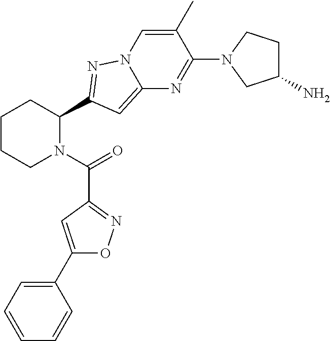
C1CCN(C(=O)C2=NOC(C3=CC=CC=C3)=C2)C(C2=NN3C=C(C)C(N4CC(N)CC4)=NC3=C2)C1
